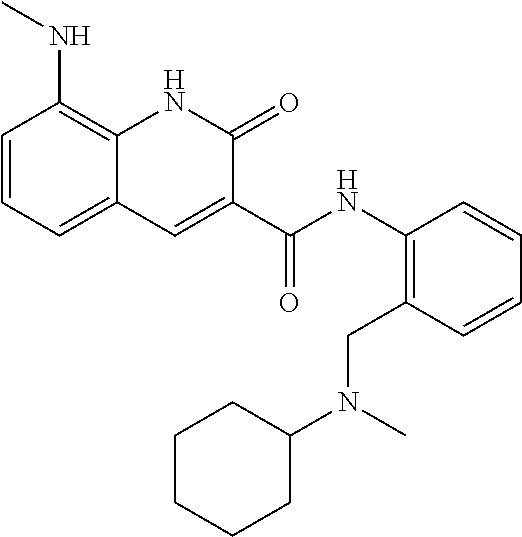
C1=CC=C2C(=C1NC)NC(=O)C(C(NC1=C(CN(C3CCCCC3)C)C=CC=C1)=O)=C2
